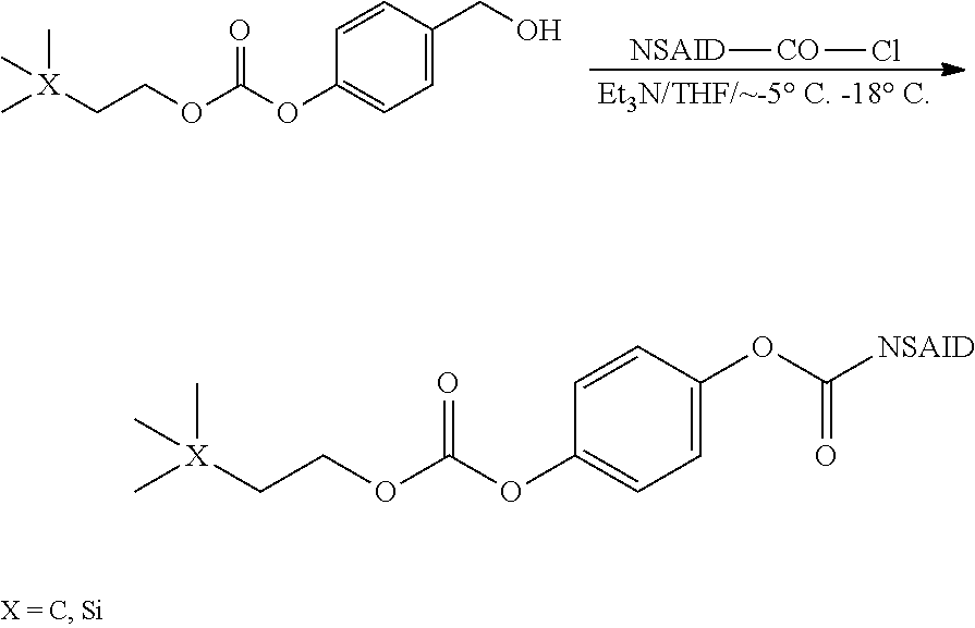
[NSAID][CO]Cl.C[X](CCOC(OC1=CC=C(CO)C=C1)=O)(C)C.C[X](CCOC(OC1=CC=C(OC([NSAID])=O)C=C1)=O)(C)C
